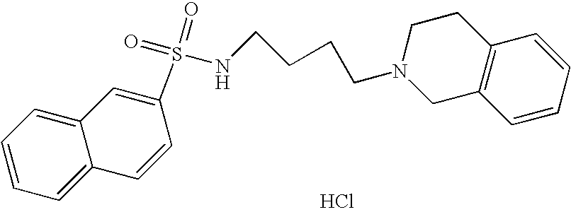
C1(S(NCCCCN2CC3=C(CC2)C=CC=C3)(=O)=O)=CC2=CC=CC=C2C=C1.Cl
